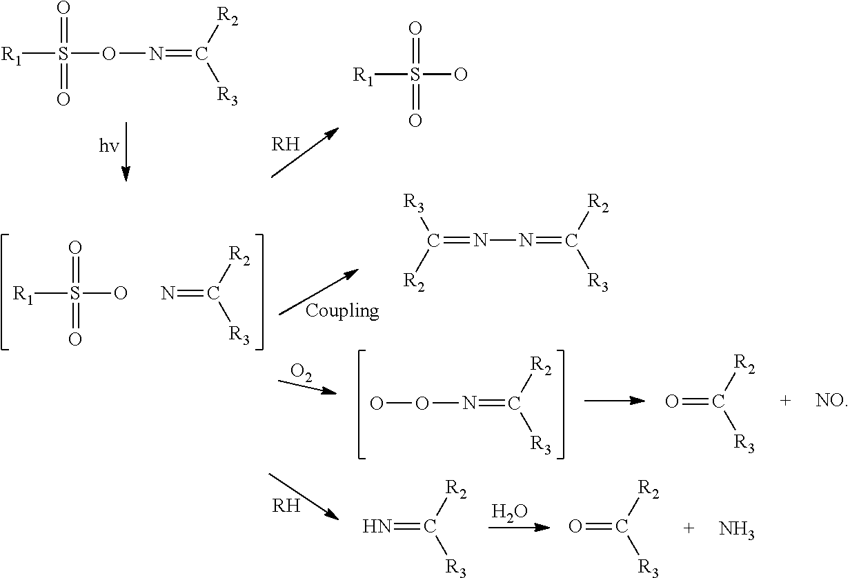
O=S([R1])(=O)O.N=C([R2])[R3].N(=C([R2])[R3])N=C([R3])[R2].[O2].O(N=C([R2])[R3])O.O=C([R2])[R3].[NO].[RH].O.N=C([R2])[R3].O=C([R2])[R3].N.[RH].O=S([R1])(=O)O.O=S([R1])(=O)ON=C([R2])[R3]
